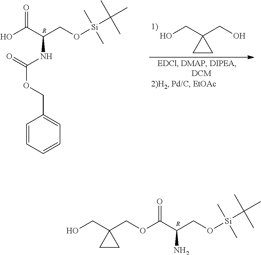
C1=CC=CC=C1COC(=O)NC(CO[Si](C)(C)C(C)(C)C)C(O)=O.[R].OCC1(CO)CC1.OCC1(COC(C(CO[Si](C(C)(C)C)(C)C)N)=O)CC1.[R]
